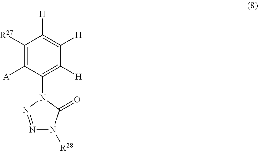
C1([A])=C([R27])C([H])=C([H])C([H])=C1N1C(=O)N([R28])N=N1
